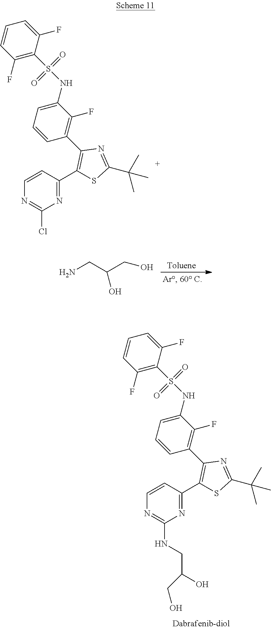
NCC(CO)O.C1=CN=C(Cl)N=C1C1=C(C2=C(F)C(NS(C3=C(F)C=CC=C3F)(=O)=O)=CC=C2)N=C(C(C)(C)C)S1.C1=CN=C(NCC(O)CO)N=C1C1=C(C2=C(F)C(NS(C3=C(F)C=CC=C3F)(=O)=O)=CC=C2)N=C(C(C)(C)C)S1
